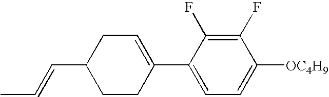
C1(F)=C(F)C(C2=CCC(C=CC)CC2)=CC=C1[OC4H9]
